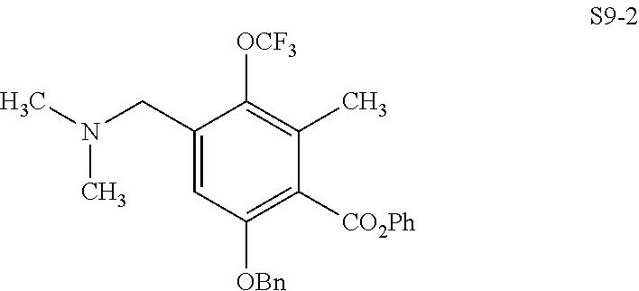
C1(CN(C)C)=CC([OBn])=C([CO2Ph])C(C)=C1[OCF3]
